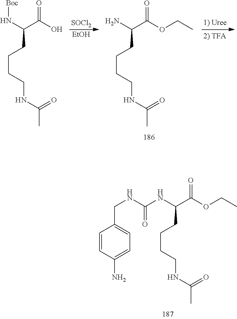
[Boc]NC(CCCCNC(C)=O)C(O)=O.[SOCl2].[EtOH].NC(CCCCNC(C)=O)C(OCC)=O.N(C(CCCCNC(C)=O)C(OCC)=O)C(NCC1=CC=C(N)C=C1)=O
